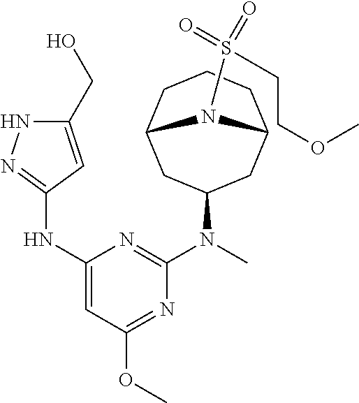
C1(N(C2=NC(NC3=NNC(CO)=C3)=CC(OC)=N2)C)CC2CCCC(C1)N2S(=O)(=O)CCOC
